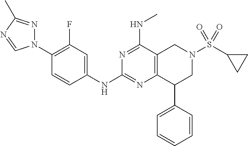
C1(N2N=C(C)N=C2)=C(F)C=C(NC2=NC3=C(C(NC)=N2)CN(S(C2CC2)(=O)=O)CC3C2=CC=CC=C2)C=C1
